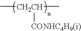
C[CH2CH](C)[CONHC4H9(i)]
